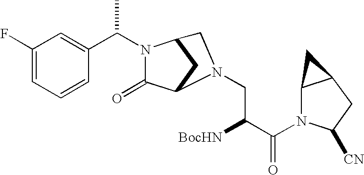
C1(F)=CC=CC(C(C)N2C(=O)C3CC2CN3CC([BocHN])C(=O)N2C3C(CC2[CN])C3)=C1
